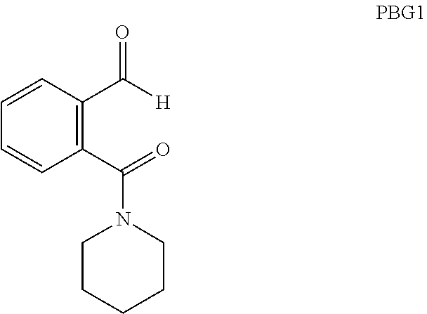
C1=CC(C(=O)N2CCCCC2)=C(C([H])=O)C=C1
